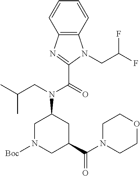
C12=C(C=CC=C1)N(CC(F)F)C(C(=O)N(CC(C)C)C1CN([Boc])CC(C(N3CCOCC3)=O)C1)=N2
